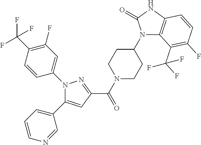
N1(C2=CC(F)=C(C(F)(F)F)C=C2)C(C2=CC=CN=C2)=CC(C(=O)N2CCC(N3C4=C(NC3=O)C=CC(F)=C4C(F)(F)F)CC2)=N1
